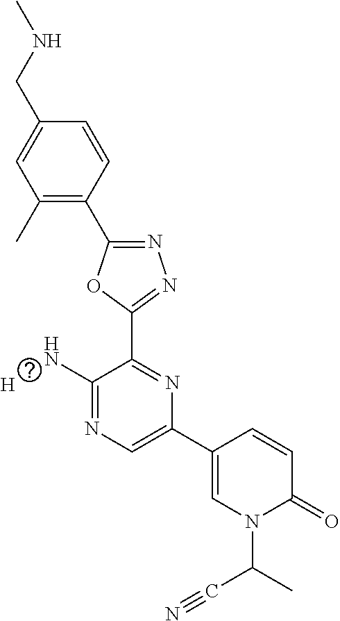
C1(C)=C(C2=NN=C(C3=NC(C4=CN(C(C#N)C)C(=O)C=C4)=CN=C3N)O2)C=CC(CNC)=C1.[H]
